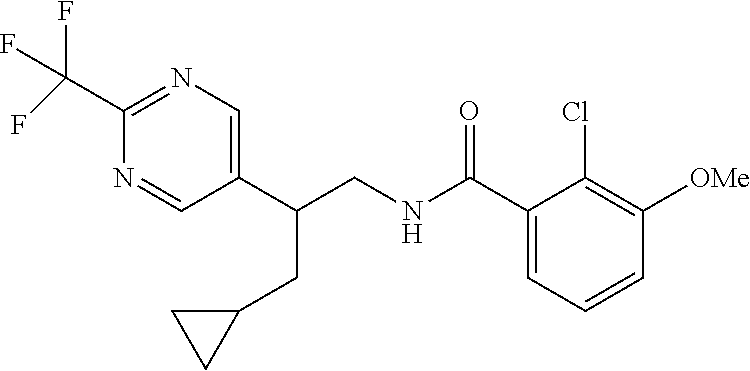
C1(C(F)(F)F)=NC=C(C(CNC(C2=CC=CC([OMe])=C2Cl)=O)CC2CC2)C=N1
